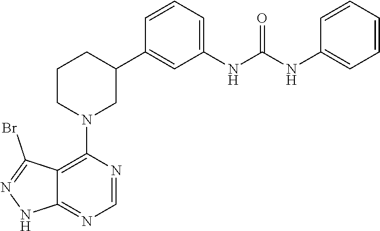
C12=C(N3CC(C4=CC(NC(NC5=CC=CC=C5)=O)=CC=C4)CCC3)N=CN=C1NN=C2Br
